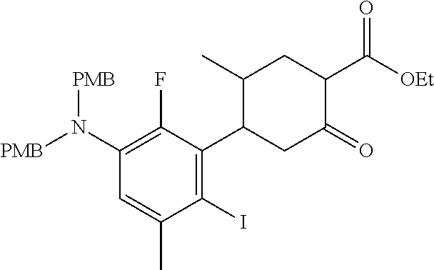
C1(N([PMB])[PMB])=C(F)C(C2CC(=O)C(C(=O)[OEt])CC2C)=C(I)C(C)=C1
